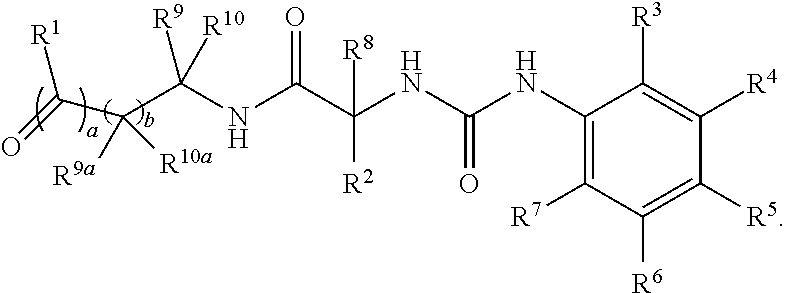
C1(NC(NC(C(NC(C(C(=O)[R1])([R9a])[R10a])([R9])[R10])=O)([R2])[R8])=O)=C([R7])C([R6])=C([R5])C([R4])=C1[R3]
